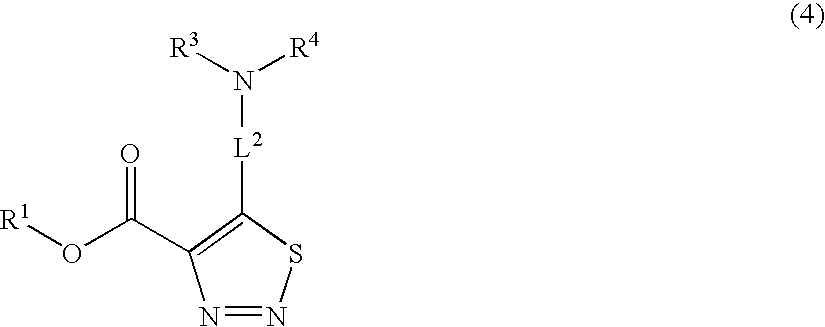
N1=NSC([L2]N([R4])[R3])=C1C(O[R1])=O
